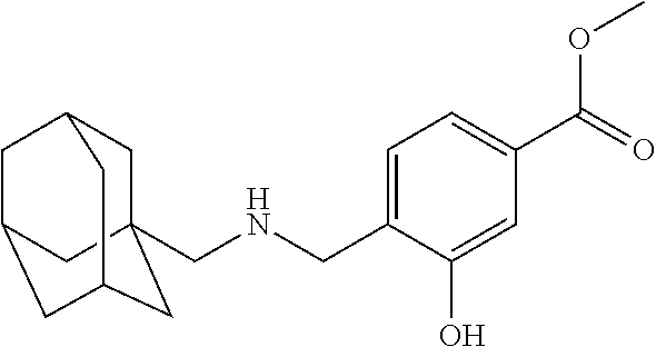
C1C2(CNCC3=CC=C(C(=O)OC)C=C3O)CC3CC(CC1C3)C2
